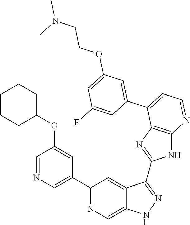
C1(C2=NC=C3C(=C2)C(C2=NC4=C(N2)N=CC=C4C2=CC(OCCN(C)C)=CC(F)=C2)=NN3)=CN=CC(OC2CCCCC2)=C1
